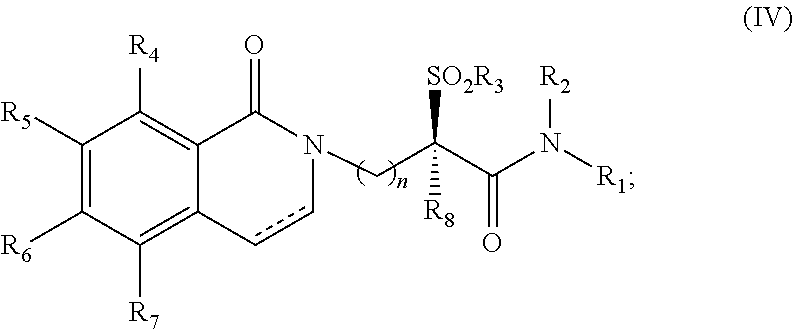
C1([R5])=C([R6])C([R7])=C2C(=C1[R4])C(=O)N(CC(C(N([R1])[R2])=O)([SO2R3])[R8])cc2
